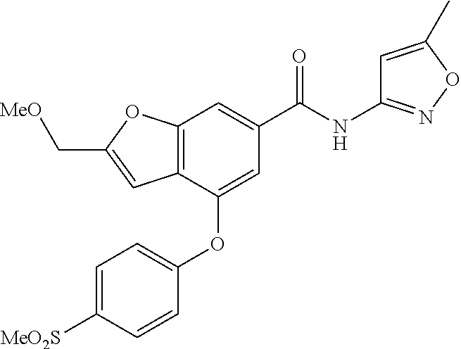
C12=C(C(OC3=CC=C([MeO2S])C=C3)=CC(C(NC3=NOC(C)=C3)=O)=C1)C=C(C[MeO])O2
